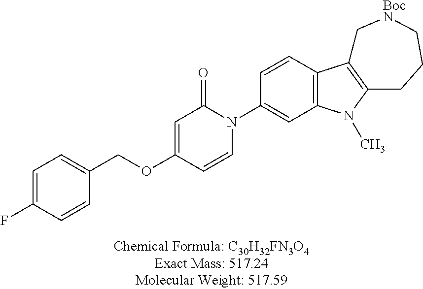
C1=C(F)C=CC(COC2=CC(=O)N(C3=CC4=C(C=C3)C3=C(N4C)CCC[BocN]C3)C=C2)=C1
